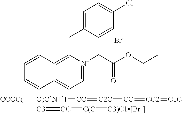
C1=[N+](CC(OCC)=O)C(CC2=CC=C(Cl)C=C2)=C2C(=C1)C=CC=C2.[Br-].[CCOC(]=[O)C[N+]1]=[CC]=[C2C]=[CC]=[CC2]=[C1C].[C3]=[CC]=[C(C]=[C3)C1[Br-]]
